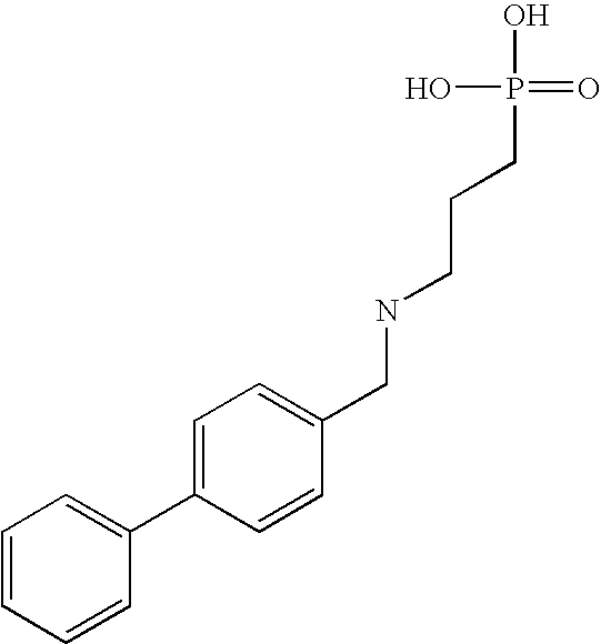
C1(C2=CC=C(CNCCCP(O)(O)=O)C=C2)=CC=CC=C1
